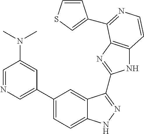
C1(C2=CN=CC(N(C)C)=C2)=CC=C2C(=C1)C(C1=NC3=C(N1)C=CN=C3C1=CSC=C1)=NN2
